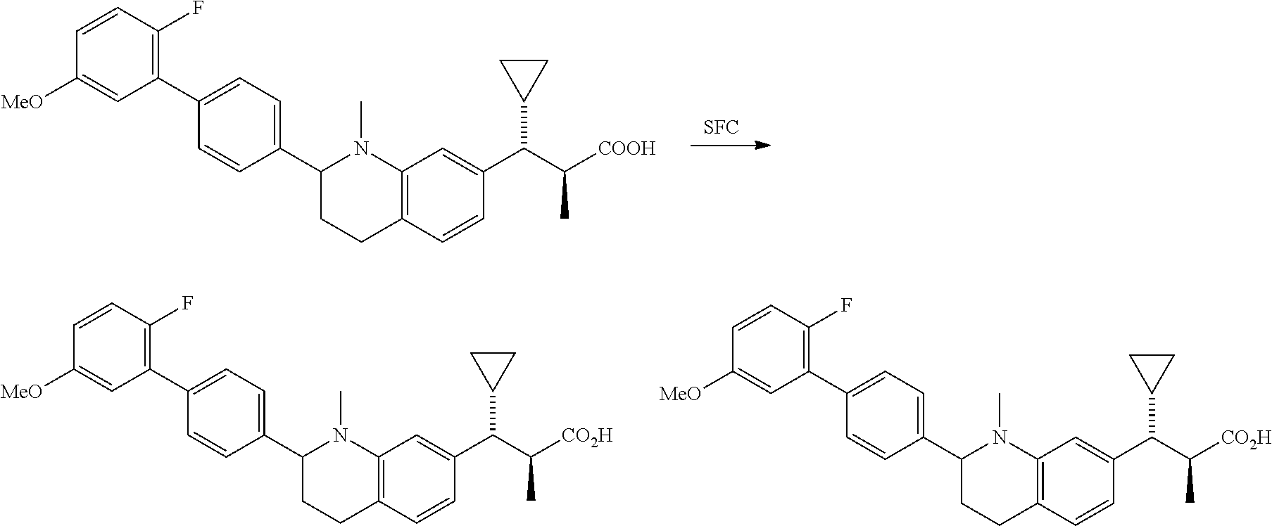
[SFC].C1(C2=CC=C(C3=C(F)C=CC([MeO])=C3)C=C2)CCC2=C(C=C(C(C([COOH])C)C3CC3)C=C2)N1C.C1(C2=CC=C(C3=C(F)C=CC([MeO])=C3)C=C2)CCC2=C(C=C(C(C([CO2H])C)C3CC3)C=C2)N1C.C1(C2=CC=C(C3=C(F)C=CC([MeO])=C3)C=C2)CCC2=C(C=C(C(C([CO2H])C)C3CC3)C=C2)N1C
